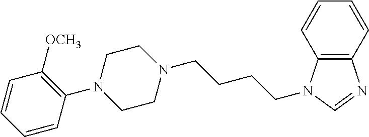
N1(C2=C([OCH3])C=CC=C2)CCN(CCCCN2C3=C(N=C2)C=CC=C3)CC1
